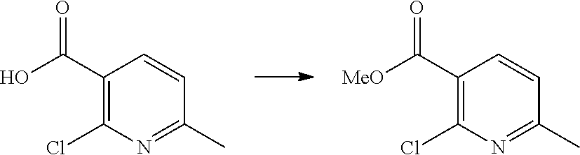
C1(C(O)=O)=C(Cl)N=C(C)C=C1.C1(C([MeO])=O)=C(Cl)N=C(C)C=C1
